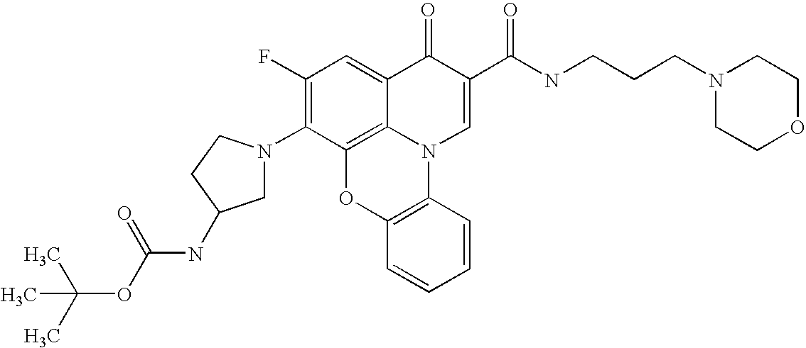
C1(F)=C(N2CC(NC(OC(C)(C)C)=O)CC2)C2=C3C(=C1)C(=O)C(C(NCCCN1CCOCC1)=O)=CN3C1=C(O2)C=CC=C1
